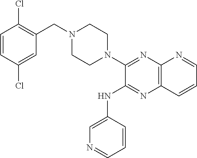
C1=CC(Cl)=CC(CN2CCN(C3=NC4=C(N=C3NC3=CN=CC=C3)C=CC=N4)CC2)=C1Cl
